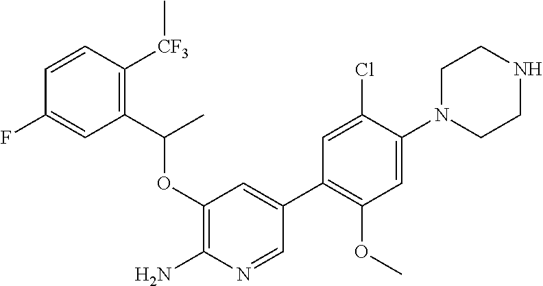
C1(OC(C2=C([CF3]C)C=CC(F)=C2)C)=C(N)N=CC(C2=C(OC)C=C(N3CCNCC3)C(Cl)=C2)=C1
